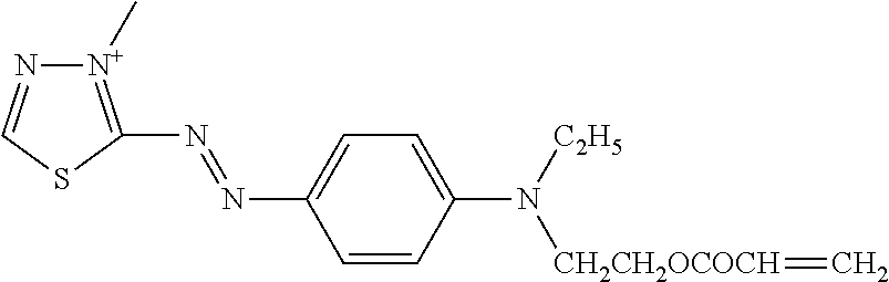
N(=NC1=CC=C(N([C2H5])[CH2CH2OCOCH]=C)C=C1)C1=[N+](C)N=CS1
